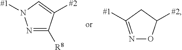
N1=C([R8])C([#2])=CN1[#1].N1=C([#1])CC([#2])O1
